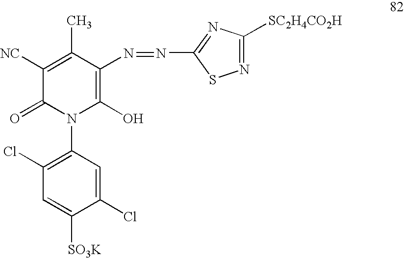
N(=NC1=NC([SC2H4CO2H])=NS1)C1=C(O)N(C2=C(Cl)C=C([SO3K])C(Cl)=C2)C(=O)C([NC])=C1C
